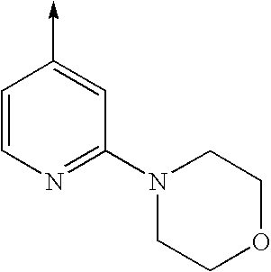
C1=CN=C(N2CCOCC2)C=C1->C
